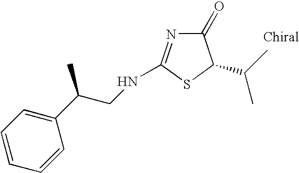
C1(=O)N=C(NCC(C2=CC=CC=C2)C)SC1C(C)C
